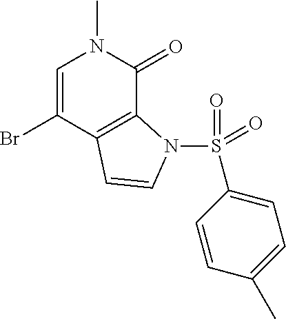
C1=C(Br)C2=C(C(=O)N1C)N(S(=O)(=O)C1=CC=C(C)C=C1)C=C2
